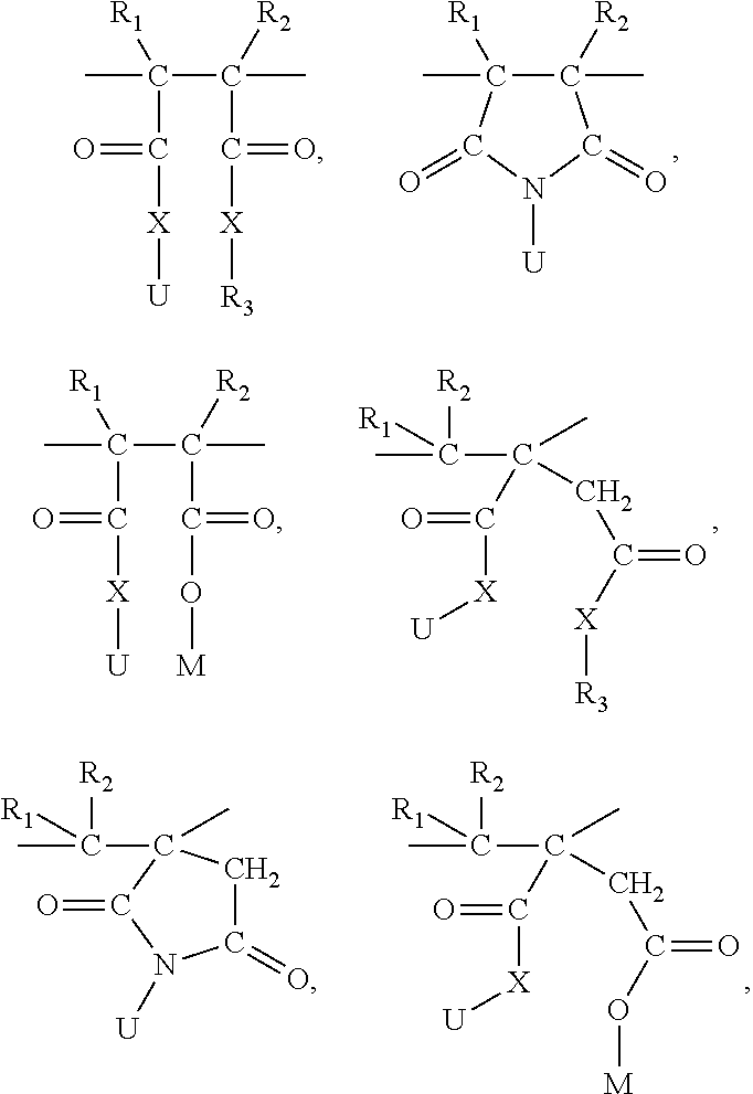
CC1([R1])C(C)([R2])C(=O)N([U])C1=O.CC(C(C)([R2])C([X][R3])=O)([R1])C([X][U])=O.CC(C(C)([R2])C(O[M])=O)([R1])C([X][U])=O.CC(C(C)(CC(=O)[X][R3])C([X][U])=O)([R2])[R1].CC(C(C)(CC(=O)O[M])C([X][U])=O)([R2])[R1].C1(=O)CC(C)(C(C)([R2])[R1])C(=O)N1[U]
